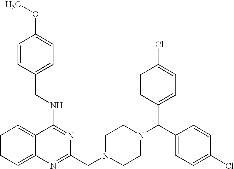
C(NC1=NC(CN2CCN(C(C3=CC=C(Cl)C=C3)C3=CC=C(Cl)C=C3)CC2)=NC2=CC=CC=C12)C1=CC=C(OC)C=C1
